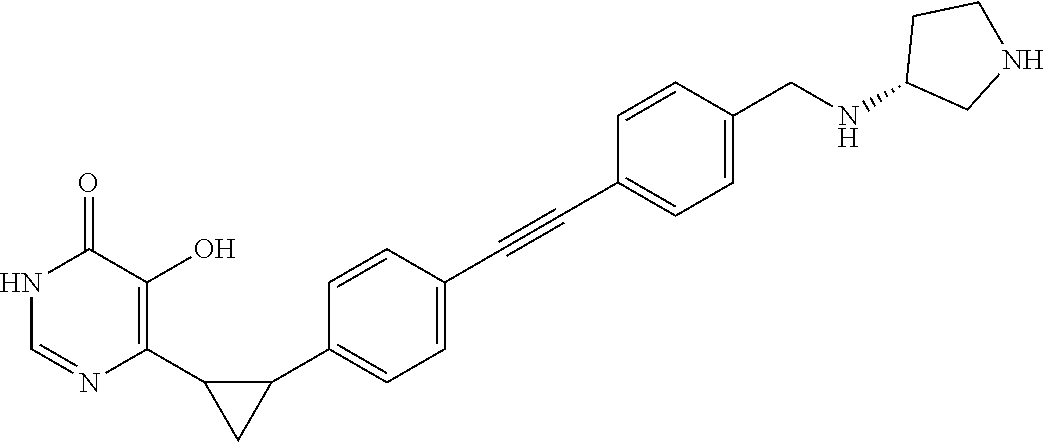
C(#CC1=CC=C(CNC2CCNC2)C=C1)C1=CC=C(C2C(C3=C(O)C(=O)NC=N3)C2)C=C1
